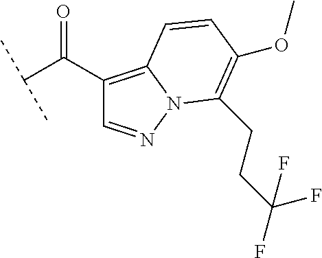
C(C(=O)C1=C2N(N=C1)C(CCC(F)(F)F)=C(OC)C=C2)(C)C
